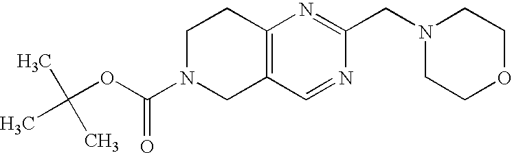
C12=C(C=NC(CN3CCOCC3)=N1)CN(C(OC(C)(C)C)=O)CC2
